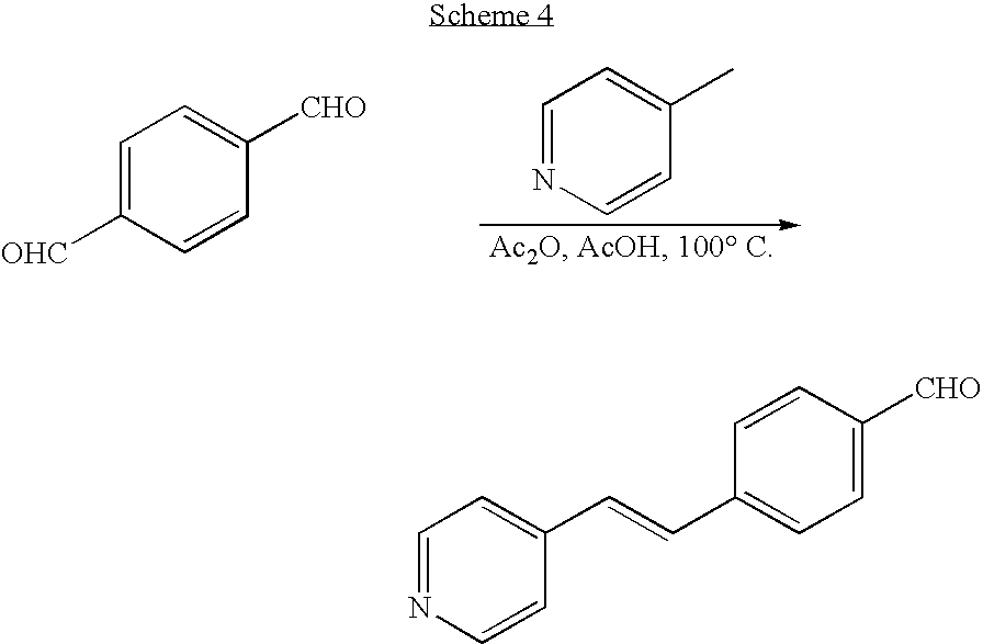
C1=NC=CC(C)=C1.C1=C([OHC])C=CC([CHO])=C1.C1=NC=CC(C=CC2=CC=C([CHO])C=C2)=C1
